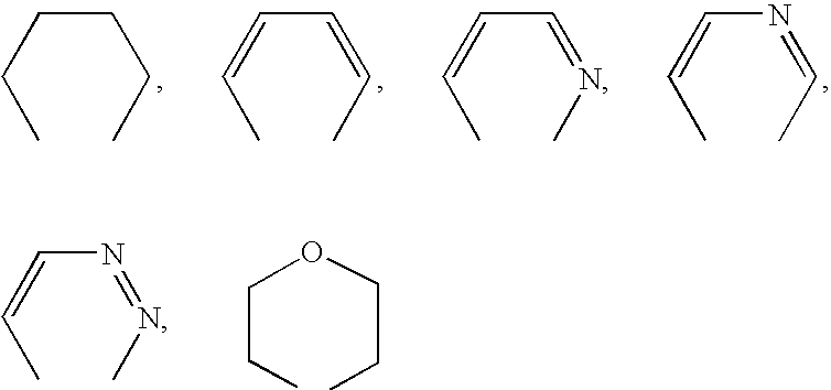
C(CCC)CC.C(C=CC)=CC.C(C=CC)=NC.N(C=CC)=CC.N(C=CC)=NC.C(CC)OCCC
